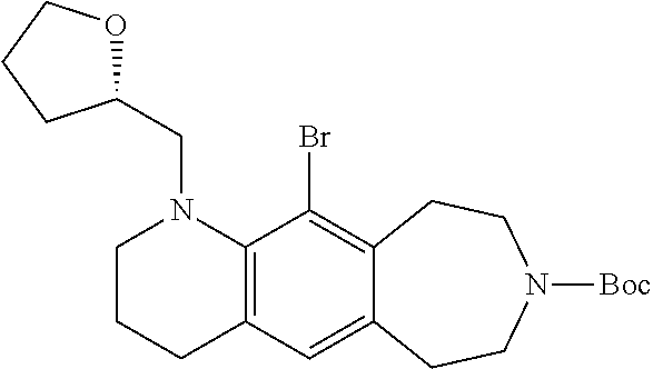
C12=C(C(Br)=C3C(=C1)CCN([Boc])CC3)N(CC1OCCC1)CCC2
